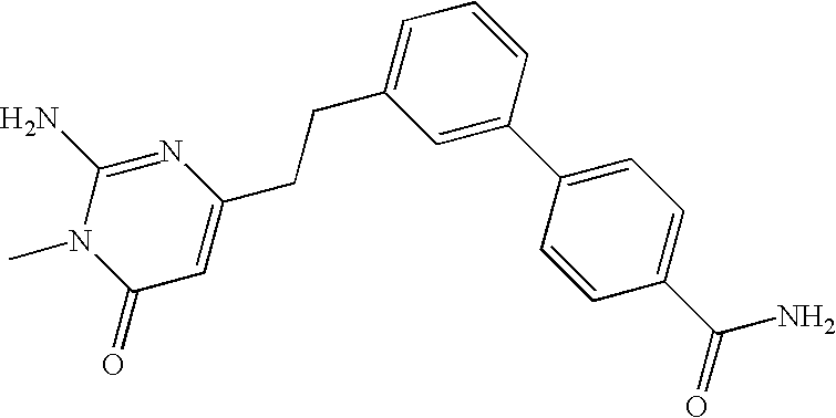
C1=C(CCC2=CC=CC(C3=CC=C(C(=O)N)C=C3)=C2)N=C(N)N(C)C1=O
